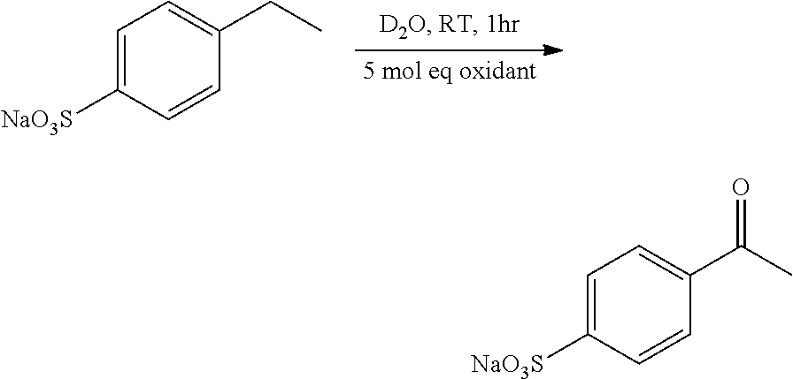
C1=C([NaO3S])C=CC(CC)=C1.C1=C([NaO3S])C=CC(C(C)=O)=C1
